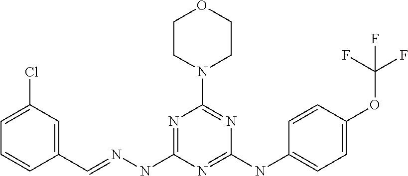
C1(C=NNC2=NC(N3CCOCC3)=NC(NC3=CC=C(OC(F)(F)F)C=C3)=N2)=CC(Cl)=CC=C1
